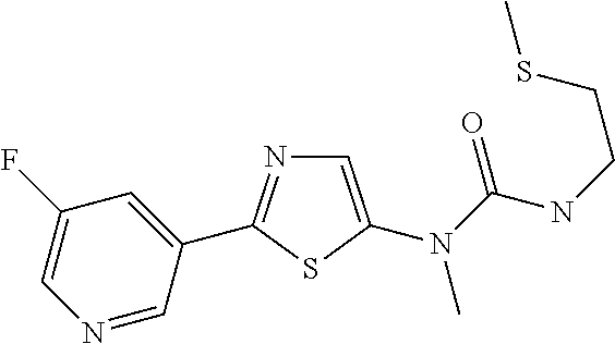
N1=CC(C2=NC=C(N(C(NCCSC)=O)C)S2)=CC(F)=C1
